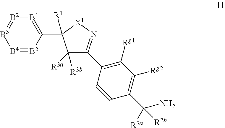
[B4]1=[B5]C(C2([R1])C([R3b])([R3a])C(C3=C([Rg1])C([Rg2])=C(C(N)([R7a])[R7b])C=C3)=N[X1]2)=[B1][B2]=[B3]1
